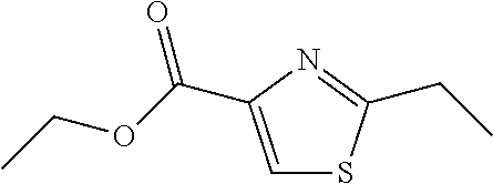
C1=C(C(=O)OCC)N=C(CC)S1
